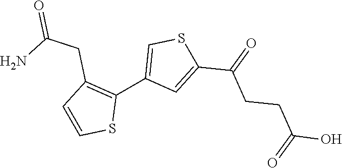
C1=CC(CC(=O)N)=C(C2=CSC(C(CCC(=O)O)=O)=C2)S1
